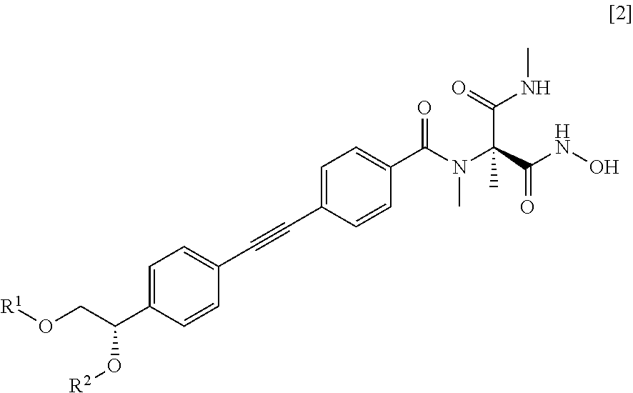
C1=C(C(CO[R1])O[R2])C=CC(C#CC2=CC=C(C(N(C(C(NO)=O)(C(NC)=O)C)C)=O)C=C2)=C1
